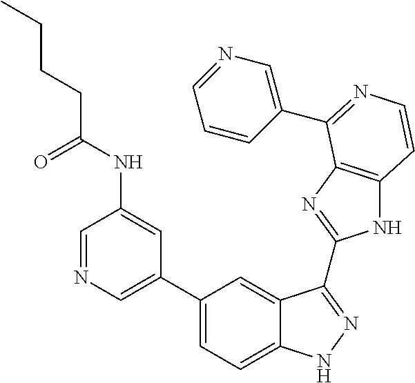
C1(C2=CN=CC(NC(CCCC)=O)=C2)=CC=C2C(=C1)C(C1=NC3=C(N1)C=CN=C3C1=CN=CC=C1)=NN2
